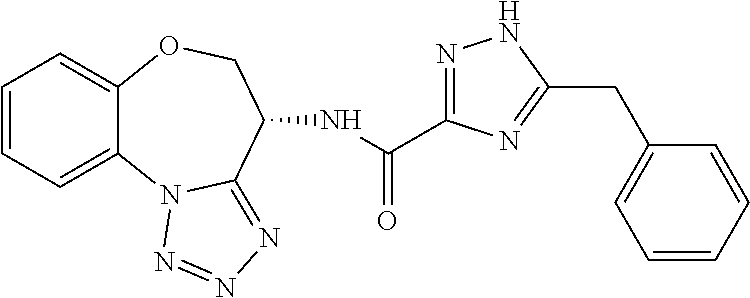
C1=CC=C2C(=C1)OCC(NC(=O)C1=NNC(CC3=CC=CC=C3)=N1)C1=NN=NN21
